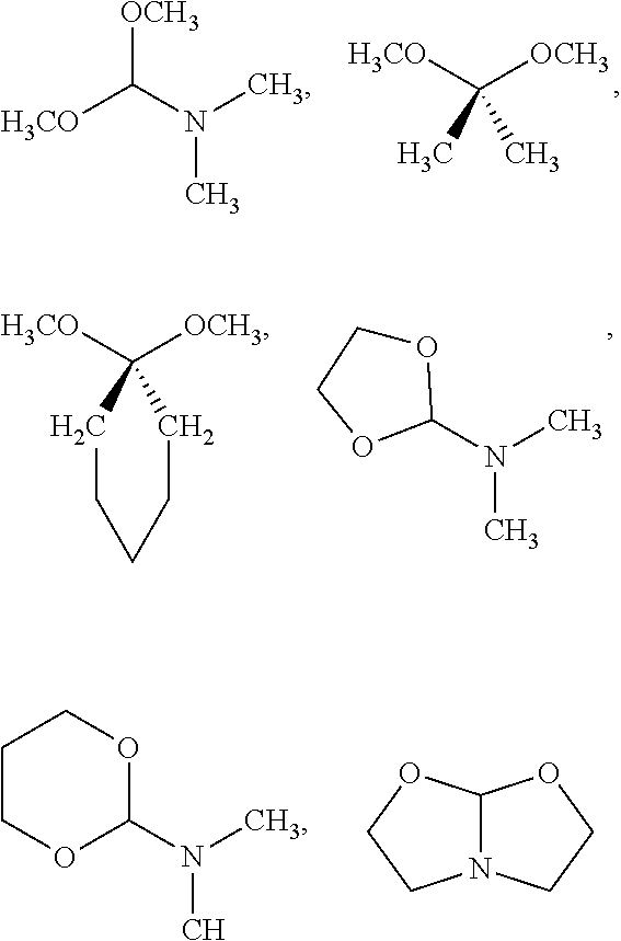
[H3CO]C(N(C)C)[OCH3].[H3CO]C([OCH3])(C)C.[H3CO]C1([OCH3])CCCCC1.O1CCOC1N(C)C.C1COC(N(C)C)OC1.N12C(OCC1)OCC2
